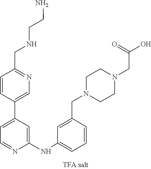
C1=CC(C2=CC=NC(NC3=CC=CC(CN4CCN(CC(=O)O)CC4)=C3)=C2)=CN=C1CNCCN
